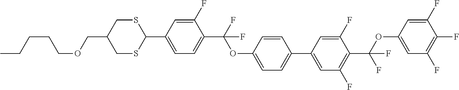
CCCCCOCC1CSC(C2=CC=C(C(F)(OC3=CC=C(C4=CC(F)=C(C(F)(OC5=CC(F)=C(F)C(F)=C5)F)C(F)=C4)C=C3)F)C(F)=C2)SC1
